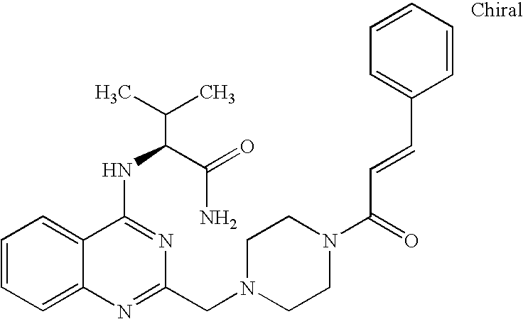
C1=CC=C2C(=C1)C(NC(C(N)=O)C(C)C)=NC(CN1CCN(C(C=CC3=CC=CC=C3)=O)CC1)=N2
